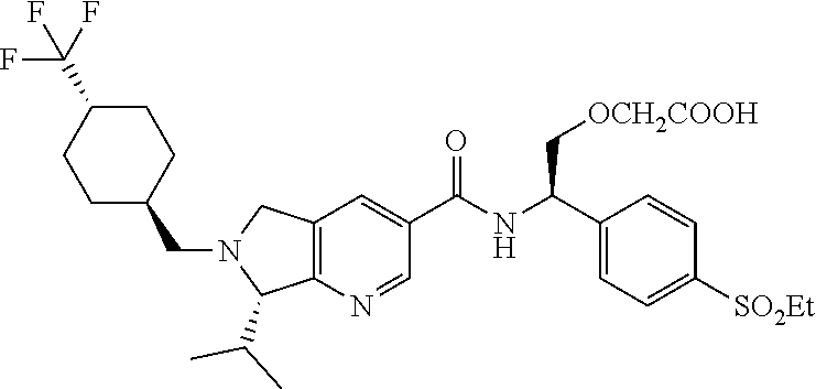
C12=C(N=CC(C(NC(C3=CC=C([SO2Et])C=C3)C[OCH2COOH])=O)=C1)C(C(C)C)N(CC1CCC(C(F)(F)F)CC1)C2
